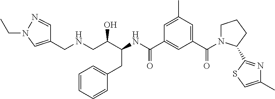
C1(CNCC(C(NC(C2=CC(C(=O)N3CCCC3C3=NC(C)=CS3)=CC(C)=C2)=O)CC2=CC=CC=C2)O)=CN(CC)N=C1
